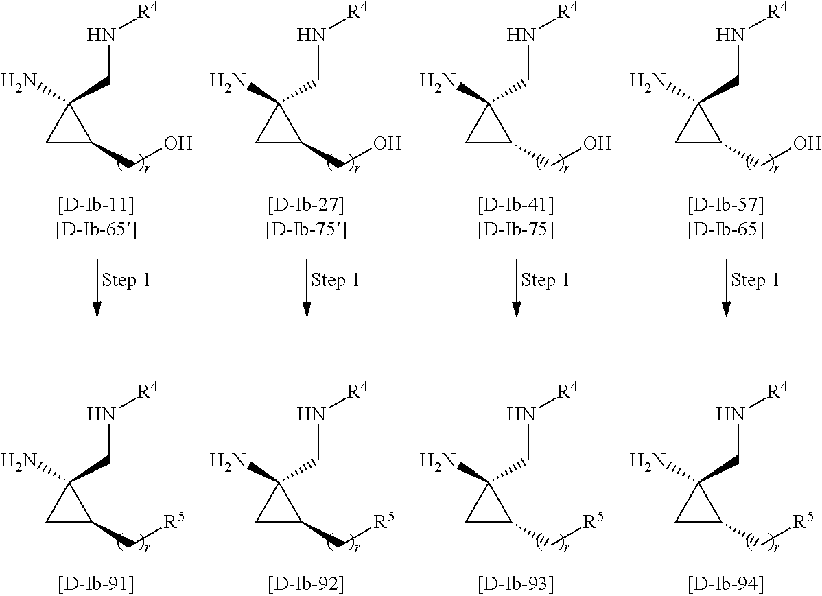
C1C(CO)C1(N)CN[R4].C1C(CO)C1(N)CN[R4].C1C(CO)C1(N)CN[R4].C1C(CO)C1(N)CN[R4].C1C(C[R5])C1(N)CN[R4].C1C(C[R5])C1(N)CN[R4].C1C(C[R5])C1(N)CN[R4].C1C(C[R5])C1(N)CN[R4]
